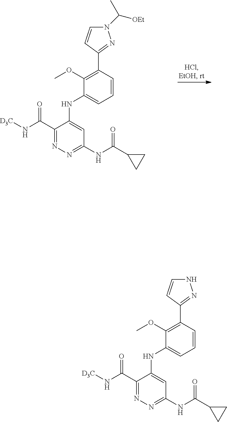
C1=CC(C2=NN(C([OEt])C)C=C2)=C(OC)C(NC2=CC(NC(C3CC3)=O)=NN=C2C(N[D3C])=O)=C1.C1=CC(C2=NNC=C2)=C(OC)C(NC2=CC(NC(C3CC3)=O)=NN=C2C(N[D3C])=O)=C1
